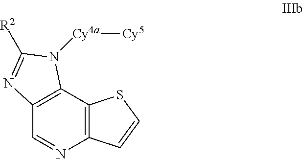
C12=C(C=NC3=C1SC=C3)N=C([R2])N2[Cy4a][Cy5]
